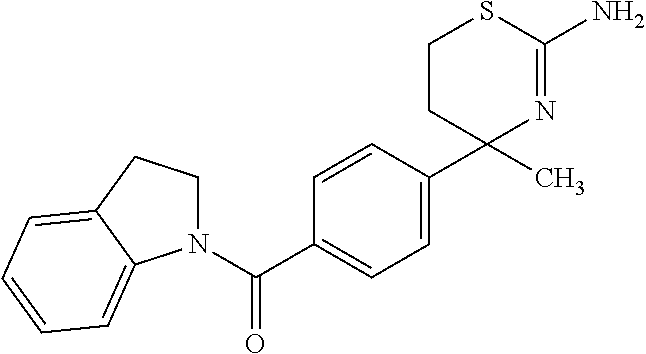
N1(C(C2=CC=C(C3(C)N=C(N)SCC3)C=C2)=O)CCC2=CC=CC=C12
